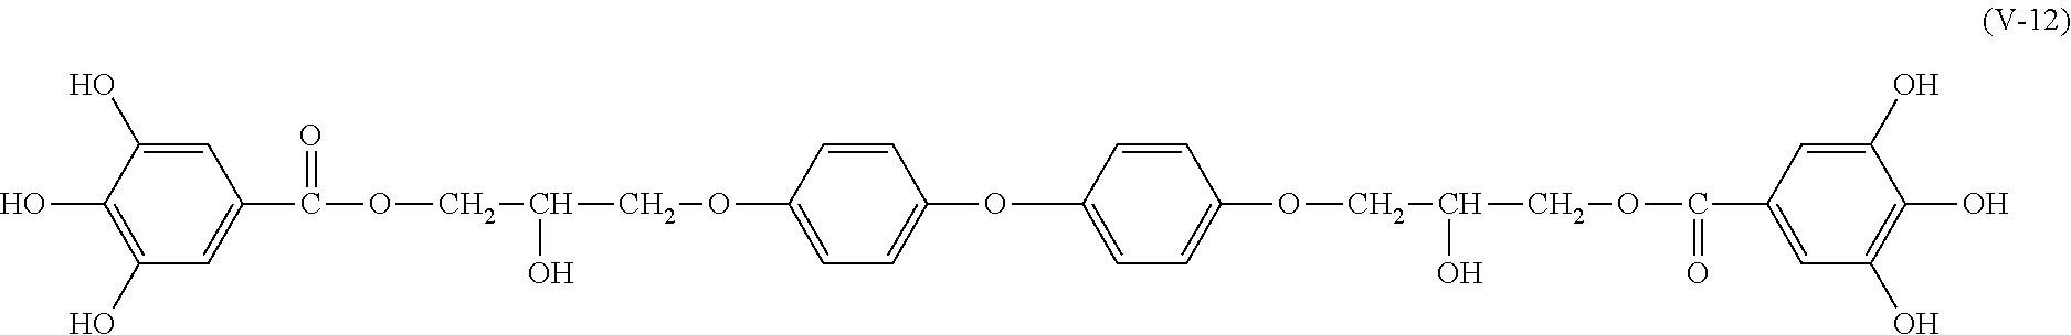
C1(O)=C(O)C=C(C(=O)OCC(COC2=CC=C(OC3=CC=C(OCC(COC(=O)C4=CC(O)=C(O)C(O)=C4)O)C=C3)C=C2)O)C=C1O
